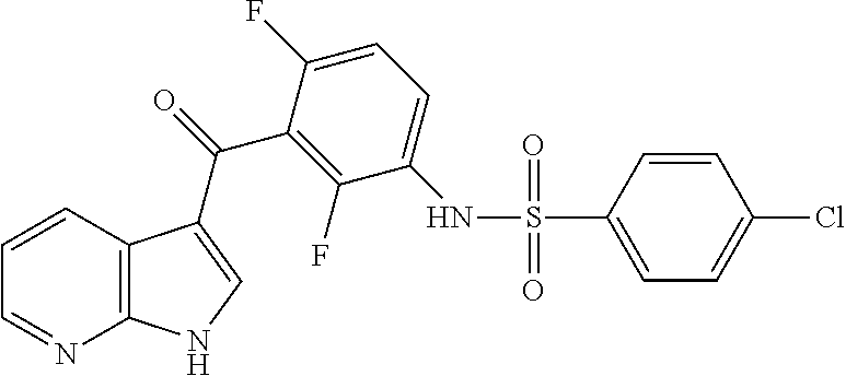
C1=CC2=C(N=C1)NC=C2C(C1=C(F)C(NS(C2=CC=C(Cl)C=C2)(=O)=O)=CC=C1F)=O
